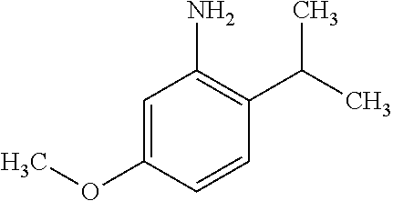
C1=C(OC)C=CC(C(C)C)=C1N
